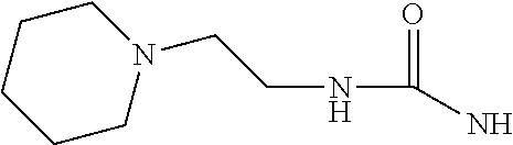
C1CCCCN1CCNC(=O)N
